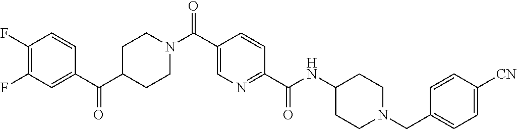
C1CN(C(C2=CN=C(C(=O)NC3CCN(CC4=CC=C([CN])C=C4)CC3)C=C2)=O)CCC1C(C1=CC(F)=C(F)C=C1)=O
